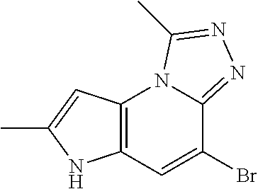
C12=C(C=C(Br)C3=NN=C(C)N13)NC(C)=C2
